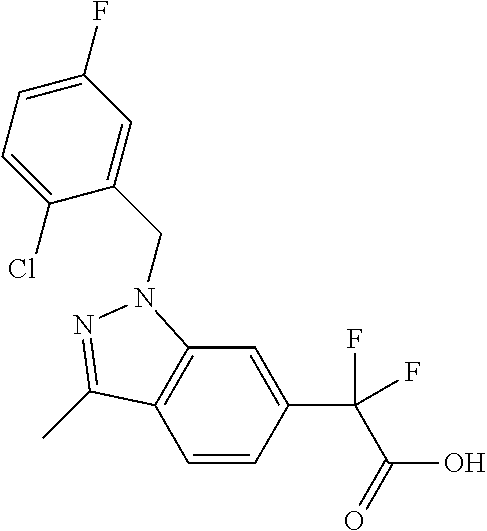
C1=CC(C(C(O)=O)(F)F)=CC2=C1C(C)=NN2CC1=CC(F)=CC=C1Cl
